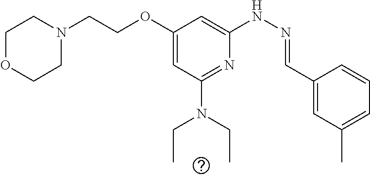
C1N(CCOC2=CC(N(CC)CC)=NC(NN=CC3=CC(C)=CC=C3)=C2)CCOC1
